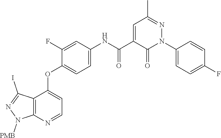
C12=C(N=CC=C1OC1=CC=C(NC(C3=CC(C)=NN(C4=CC=C(F)C=C4)C3=O)=O)C=C1F)N([PMB])N=C2I
